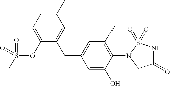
C1(C)=CC=C(OS(C)(=O)=O)C(CC2=CC(F)=C(N3CC(=O)NS3(=O)=O)C(O)=C2)=C1
